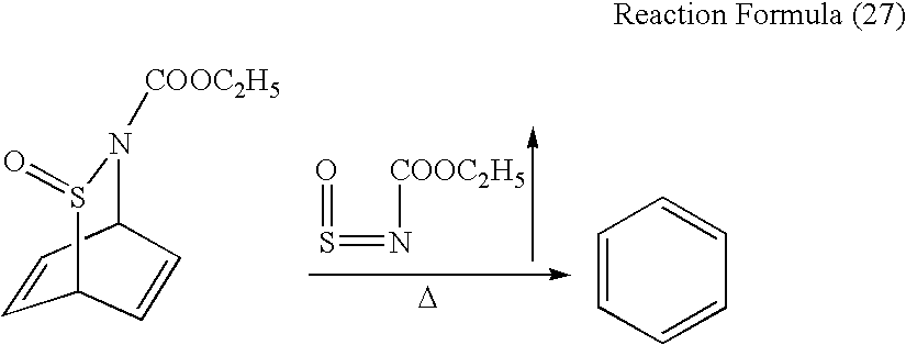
O=S=N[COOC2H5].[D].C1=CC2N([COOC2H5])S(=O)C1C=C2.C1=CC=CC=C1
